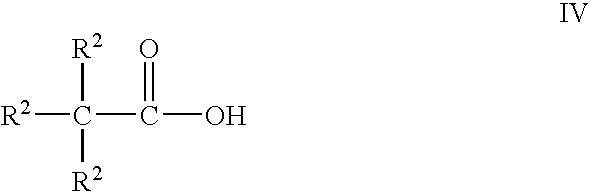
C(C(O)=O)([R2])([R2])[R2]
